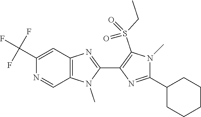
C12=C(C=C(C(F)(F)F)N=C1)N=C(C1=C(S(CC)(=O)=O)N(C)C(C3CCCCC3)=N1)N2C
